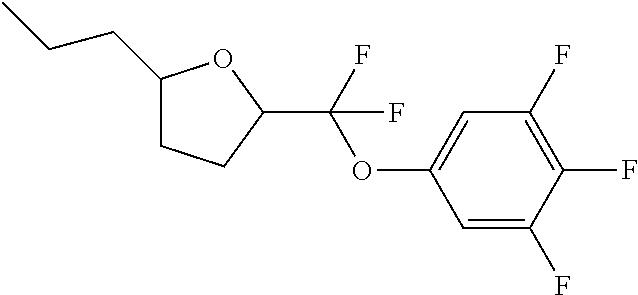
C1(CCC)CCC(C(OC2=CC(F)=C(F)C(F)=C2)(F)F)O1
